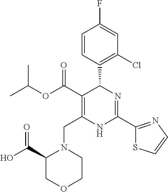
C1=CC(C2C(C(=O)OC(C)C)=C(CN3C(C(O)=O)COCC3)NC(C3=NC=CS3)=N2)=C(Cl)C=C1F
